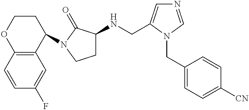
C12=C(C(N3C(=O)C(NCC4=CN=CN4CC4=CC=C([CN])C=C4)CC3)CCO1)C=C(F)C=C2
